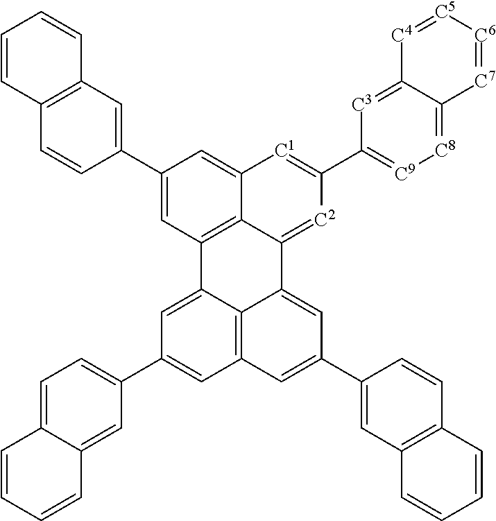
C1(C2=CC3=C(C=C2)C=CC=C3)=CC2=C3C(=C1)[C1]=C(C1=[C9][C8]=C4C(=[C3]1)[C4]=[C5][C6]=[C7]4)[C2]=C3C1=CC(C3=CC4=C(C=C3)C=CC=C4)=CC3=C1C2=CC(C1=CC=C2C(=C1)C=CC=C2)=C3
